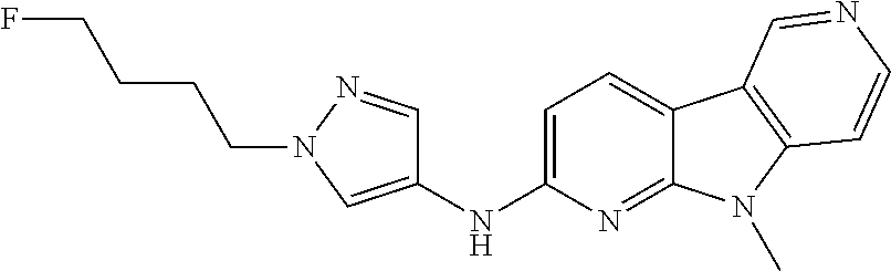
N(C1=CC=C2C(=N1)N(C)C1=C2C=NC=C1)C1=CN(CCCCF)N=C1
